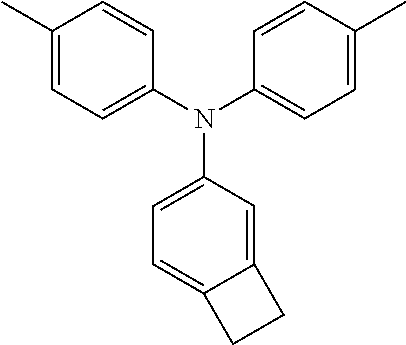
C1(C)=CC=C(N(C2=CC=C(C)C=C2)C2=CC=C3C(=C2)CC3)C=C1
